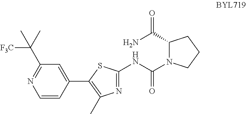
C1=CC(C2=C(C)N=C(NC(=O)N3C(C(N)=O)CCC3)S2)=CC(C(C)([F3C])C)=N1
